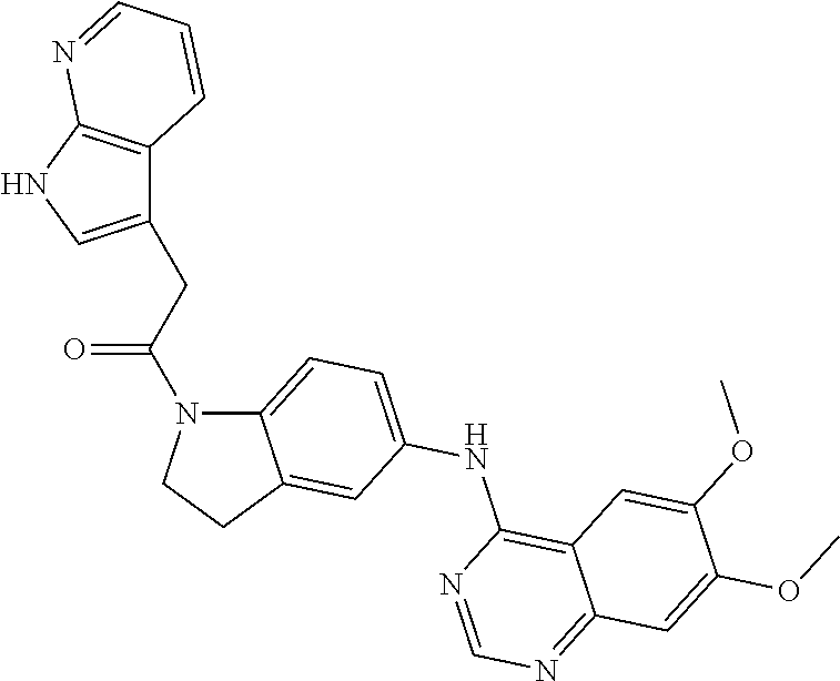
C12=CC=C(NC3=C4C(=NC=N3)C=C(OC)C(OC)=C4)C=C1CCN2C(CC1=CNC2=C1C=CC=N2)=O
